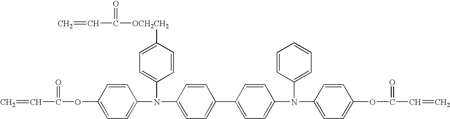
C=CC(=O)[OCH2CH2]C1=CC=C(N(C2=CC=C(C3=CC=C(N(C4=CC=CC=C4)C4=CC=C(OC(=O)C=C)C=C4)C=C3)C=C2)C2=CC=C(OC(=O)C=C)C=C2)C=C1
